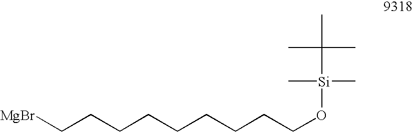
[MgBr]CCCCCCCCCO[Si](C(C)(C)C)(C)C
